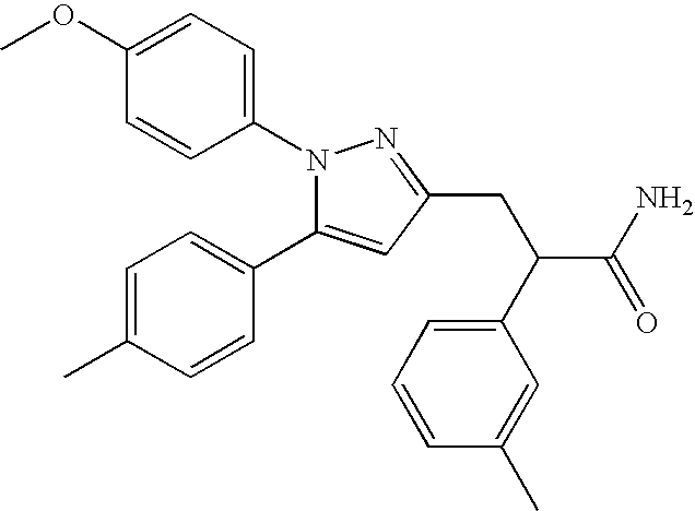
N1(C2=CC=C(OC)C=C2)C(C2=CC=C(C)C=C2)=CC(CC(C(N)=O)C2=CC=CC(C)=C2)=N1
